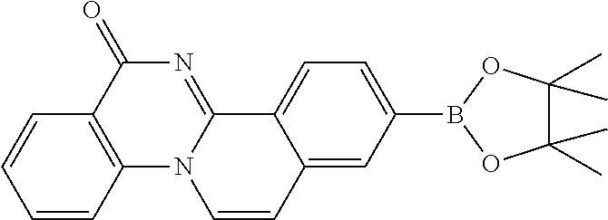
N1=C2N(C3=C(C1=O)C=CC=C3)C=CC1=CC(B3OC(C)(C)C(C)(C)O3)=CC=C21
